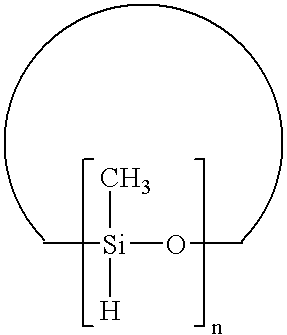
C[Si]([H])(OC)C
